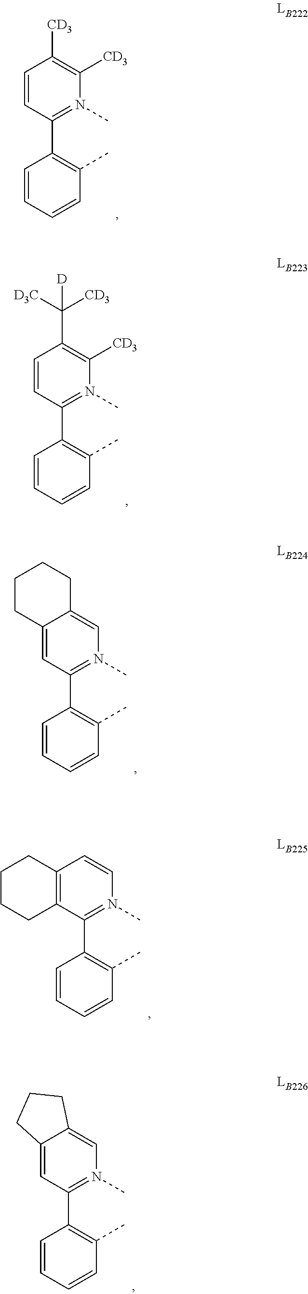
C1=CC(C2=C(C)C=CC=C2)=N(C)C([CD3])=C1[CD3].C1=CC(C2=C(C)C=CC=C2)=N(C)C([CD3])=C1C([D3C])([CD3])[D].C12=CC(C3=C(C)C=CC=C3)=N(C)C=C1CCCC2.C12=C(C(C3=C(C)C=CC=C3)=N(C)C=C1)CCCC2.C12=CC(C3=C(C)C=CC=C3)=N(C)C=C1CCC2
